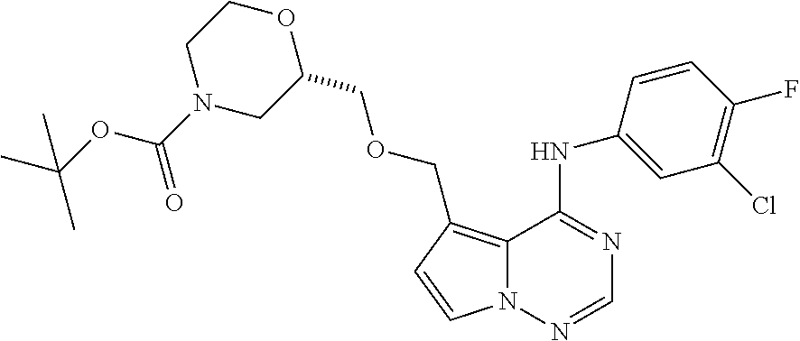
C12=C(COCC3CN(C(OC(C)(C)C)=O)CCO3)C=CN1N=CN=C2NC1=CC(Cl)=C(F)C=C1
